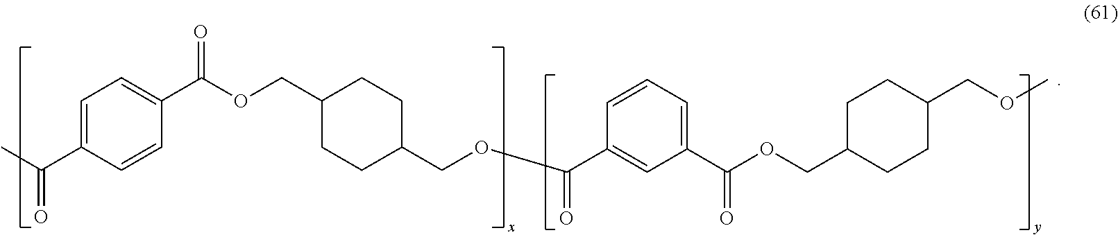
CC(=O)C1=CC=C(C(OCC2CCC(COC(=O)C3=CC(C(=O)OCC4CCC(COC)CC4)=CC=C3)CC2)=O)C=C1
